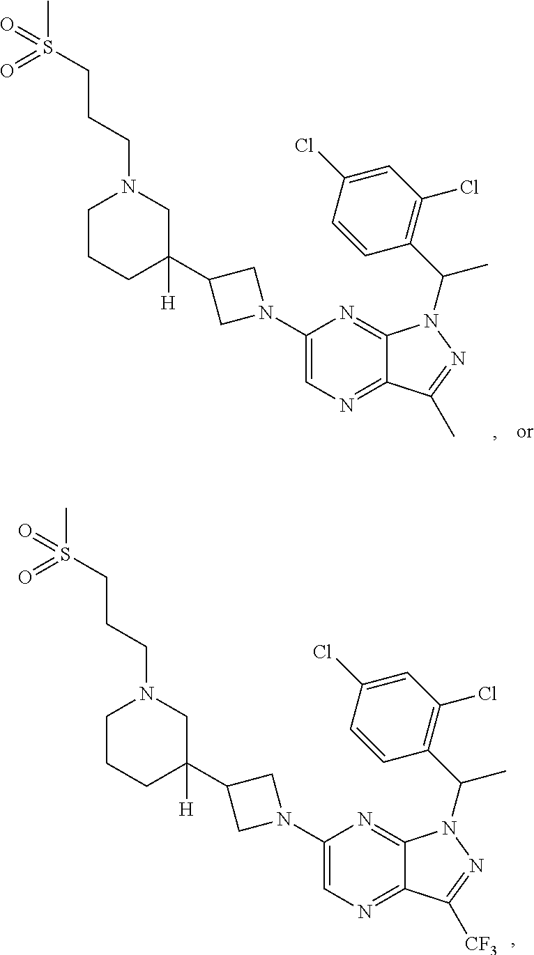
C(N1CC(C2CN(C3=CN=C4C(=N3)N(C(C3=C(Cl)C=C(Cl)C=C3)C)N=C4[CF3])C2)([H])CCC1)CCS(C)(=O)=O.C(N1CC(C2CN(C3=CN=C4C(=N3)N(C(C3=C(Cl)C=C(Cl)C=C3)C)N=C4C)C2)([H])CCC1)CCS(C)(=O)=O
